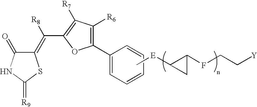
C1(=C(C2=C([R7])C([R6])=C(C3=CC=CC=C3)O2)[R8])C(=O)NC(=[R9])S1.C[E]C1C(FCC[Y])C1
